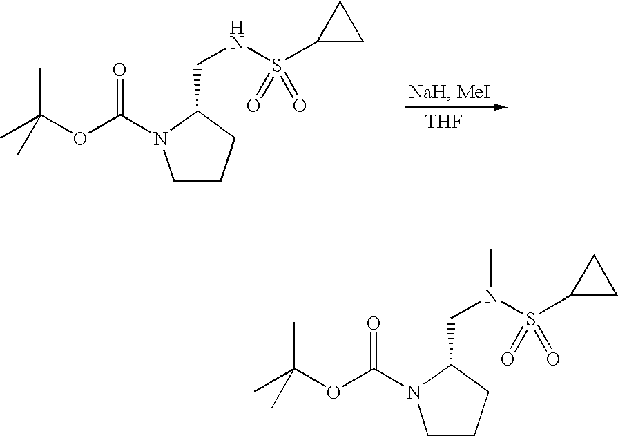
C1CCC(CNS(C2CC2)(=O)=O)N1C(OC(C)(C)C)=O.[THF].C1CCC(CN(S(C2CC2)(=O)=O)C)N1C(OC(C)(C)C)=O
